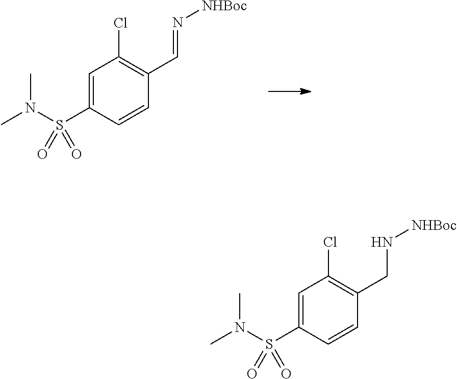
C1=C(S(N(C)C)(=O)=O)C=CC(C=N[NHBoc])=C1Cl.C1=C(S(N(C)C)(=O)=O)C=CC(CN[NHBoc])=C1Cl
